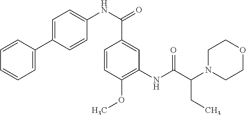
C1=CC(C2=CC=C(NC(C3=CC(NC(C(N4CCOCC4)CC)=O)=C(OC)C=C3)=O)C=C2)=CC=C1
